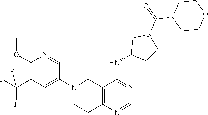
C1(N2CCC3=C(C2)C(NC2CCN(C(N4CCOCC4)=O)C2)=NC=N3)=CC(C(F)(F)F)=C(OC)N=C1
